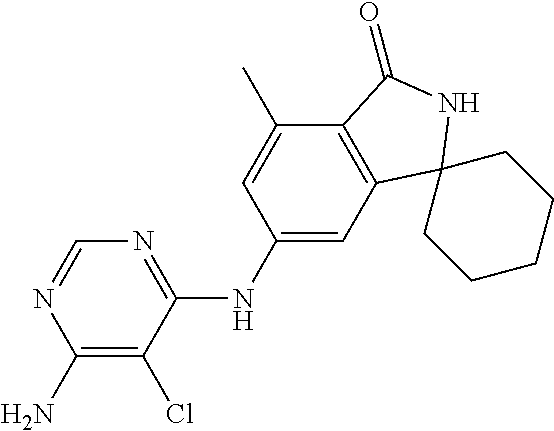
N1=C(NC2=CC3=C(C(C)=C2)C(=O)NC32CCCCC2)C(Cl)=C(N)N=C1
